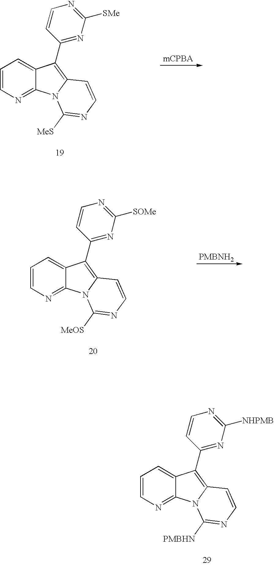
C1=CN=C2C(=C1)C(C1=NC([SMe])=NC=C1)=C1N2C([MeS])=NC=C1.C1=CN=C2C(=C1)C(C1=NC([SOMe])=NC=C1)=C1N2C([MeOS])=NC=C1.[PMBNH2].C1=CN=C2C(=C1)C(C1=NC([NHPMB])=NC=C1)=C1N2C([PMBHN])=NC=C1
